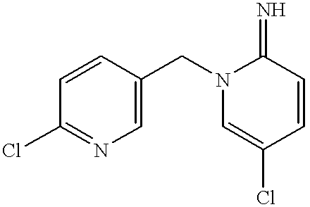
C1=CC(CN2C=C(Cl)C=CC2=N)=CN=C1Cl
